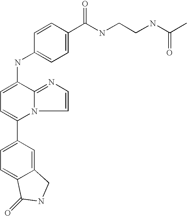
C1(C2=CC=C3C(=C2)CNC3=O)=CC=C(NC2=CC=C(C(NCCNC(C)=O)=O)C=C2)C2=NC=CN12
